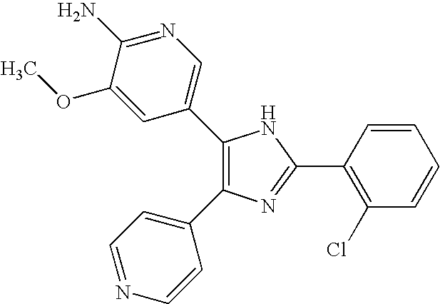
C1(C2=CN=C(N)C(OC)=C2)=C(C2=CC=NC=C2)N=C(C2=C(Cl)C=CC=C2)N1
